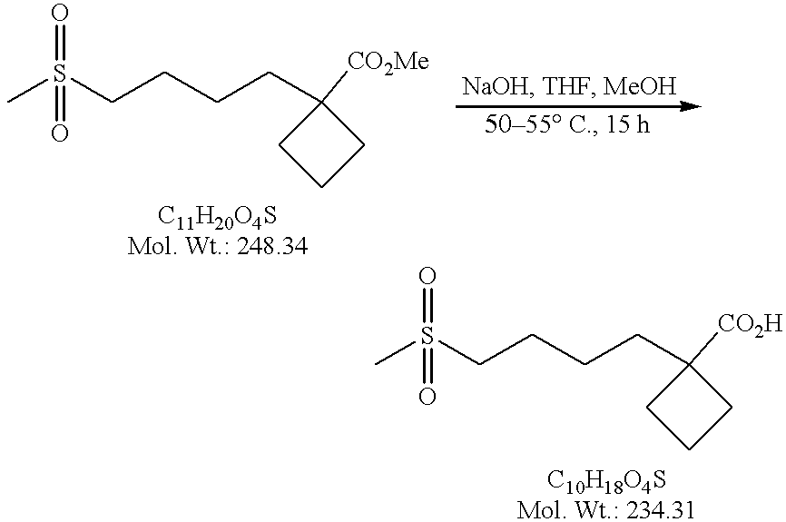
C(CCCC1([CO2Me])CCC1)S(C)(=O)=O.C(CCCC1([CO2H])CCC1)S(C)(=O)=O
